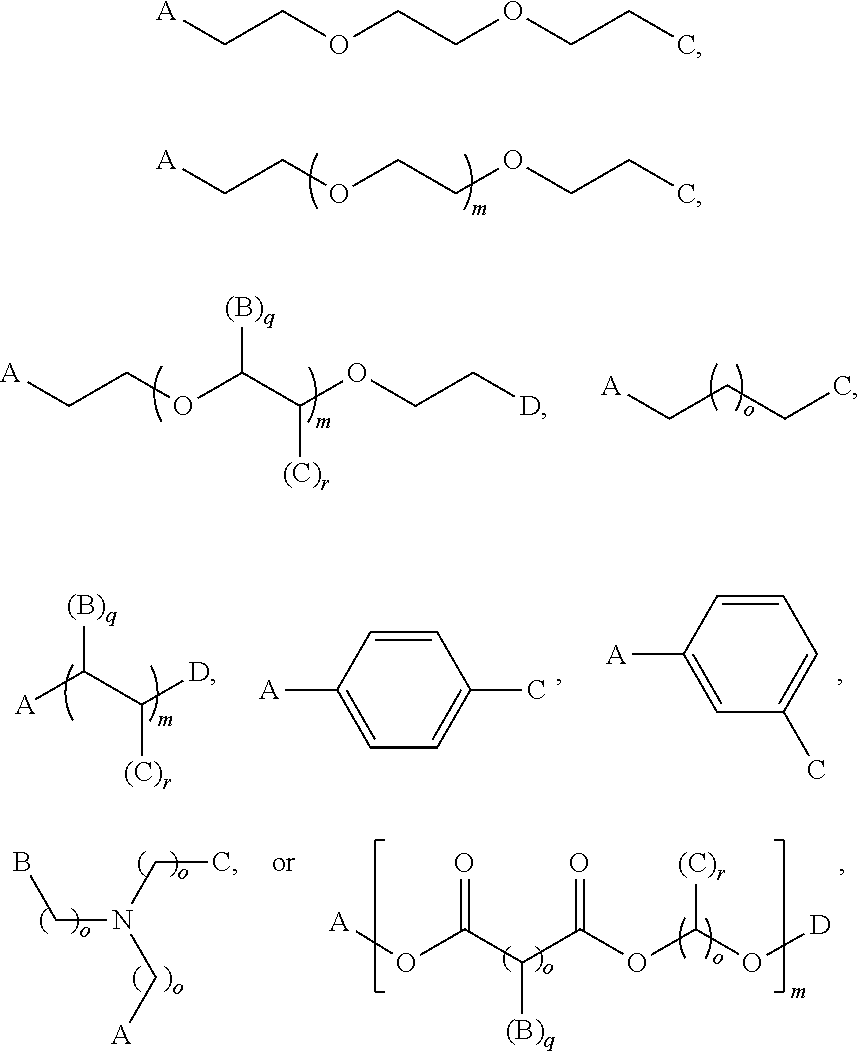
[A]CCOCCOCCC.[A]CCOC(C(OCC[D])[(C)r])[(B)q].[A]CCCC.[A]C(C([D])[(C)r])[(B)q].C1=CC([A])=CC(C)=C1.C1=CC([A])=CC=C1C.C(N(CC)C[A])B.[A]OC(C(C(OC(O[D])[(C)r])=O)[(B)q])=O.[A]CCOCCOCCC
